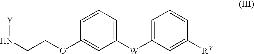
[Y]NCCOC1=CC2=C(C=C1)C1=C([W]2)C=C([R3])C=C1
